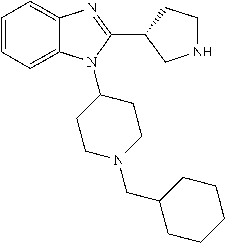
C1=CC=C2C(=C1)N=C(C1CNCC1)N2C1CCN(CC2CCCCC2)CC1
